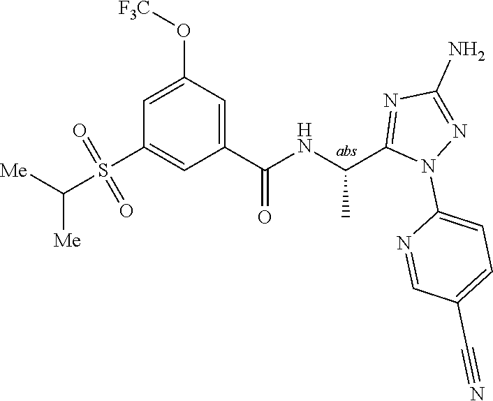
C1=C(O[F3C])C=C(C(=O)NC(C)C2=NC(N)=NN2C2=CC=C(C#N)C=N2)C=C1S(=O)(=O)C([Me])[Me]
